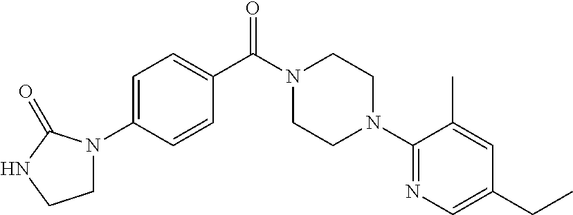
C1=C(N2CCNC2=O)C=CC(C(N2CCN(C3=NC=C(CC)C=C3C)CC2)=O)=C1
